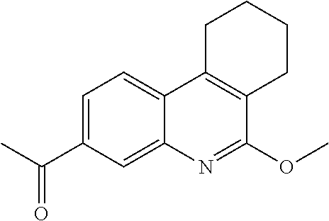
C1=C(C(C)=O)C=C2C(=C1)C1=C(C(OC)=N2)CCCC1
